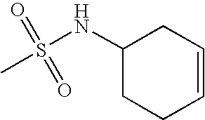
C1(NS(=O)(=O)C)CCC=CC1
